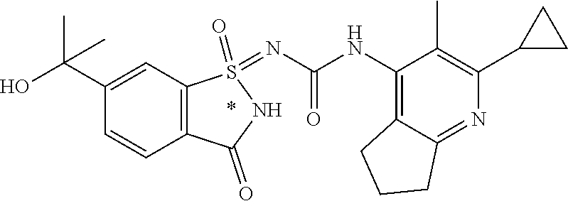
C12=C(NC(=O)N=S3(=O)C4=C(C=CC(C(O)(C)C)=C4)C(=O)N3)C(C)=C(C3CC3)N=C1CCC2
